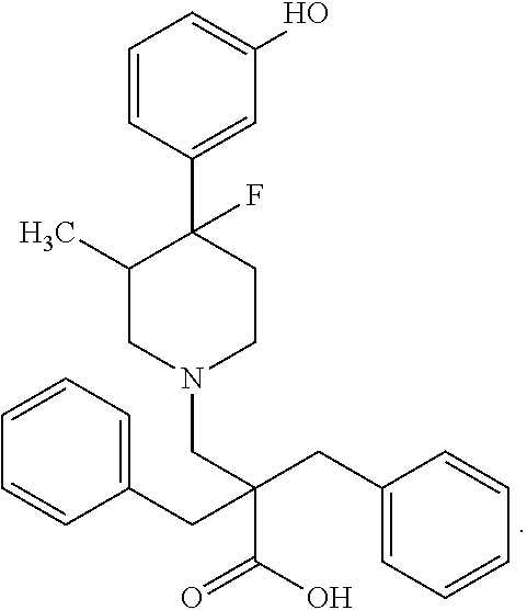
C1=CC(C2(F)C(C)CN(CC(C(O)=O)(CC3=CC=CC=C3)CC3=CC=CC=C3)CC2)=CC(O)=C1
